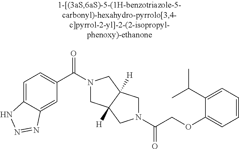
C1=C2C(=CC=C1C(=O)N1CC3([H])C([H])(C1)CN(C(=O)COC1=CC=CC=C1C(C)C)C3)NN=N2
